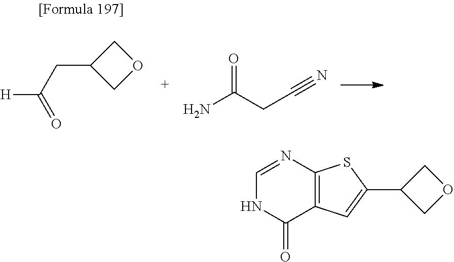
NC(CC#N)=O.[H]C(CC1COC1)=O.C12=C(N=CNC1=O)SC(C1COC1)=C2
